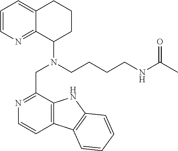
C1=CN=C2C(=C1)CCCC2N(CCCCNC(C)=O)CC1=NC=CC2=C1NC1=C2C=CC=C1
